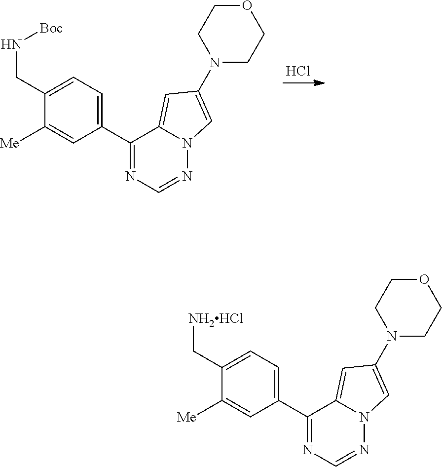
C1(CN[Boc])=CC=C(C2=NC=NN3C2=CC(N2CCOCC2)=C3)C=C1[Me].Cl.C1(C[NH2HCl])=CC=C(C2=NC=NN3C2=CC(N2CCOCC2)=C3)C=C1[Me]
